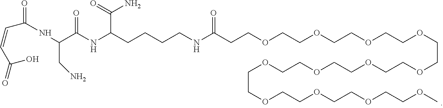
N(C(C(NC(CCCCNC(CCOCCOCCOCCOCCOCCOCCOCCOCCOCCOCCOCCOC)=O)C(N)=O)=O)CN)C(=O)C=CC(=O)O
